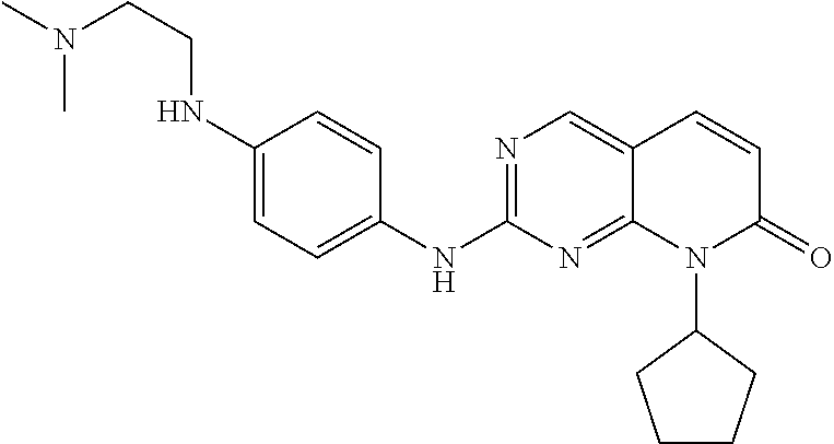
N1=C(NC2=CC=C(NCCN(C)C)C=C2)N=C2C(=C1)C=CC(=O)N2C1CCCC1
